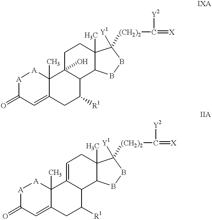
[A]1C(=O)C=C2C(C)([A]1)C1(O)C(C([R1])C2)C2C(C)(CC1)C([Y1])([(CH2)2]C([Y2])=[X])BB2.[A]1C(=O)C=C2C(C)([A]1)C1=CCC3(C)C(C1C([R1])C2)BBC3([Y1])[(CH2)2]C([Y2])=[X]
